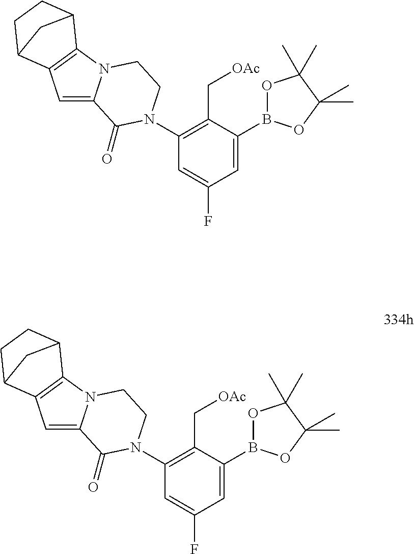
C1=C2N(C3=C1C1CCC3C1)CCN(C1=C(C[OAc])C(B3OC(C)(C)C(C)(C)O3)=CC(F)=C1)C2=O.C1=C2N(C3=C1C1CCC3C1)CCN(C1=C(C[OAc])C(B3OC(C)(C)C(C)(C)O3)=CC(F)=C1)C2=O
